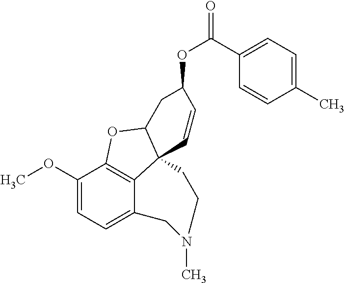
C1(OC)=CC=C2C3=C1OC1C3(C=CC(OC(=O)C3=CC=C(C)C=C3)C1)CCN(C)C2
